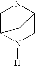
C1C2N([H])CC(N1)C2
